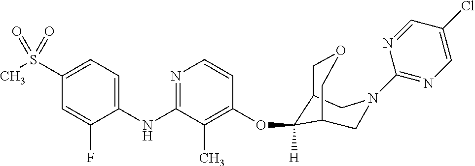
C1(NC2=NC=CC(OC3([H])C4COCC3CN(C3=NC=C(Cl)C=N3)C4)=C2C)=CC=C(S(C)(=O)=O)C=C1F
